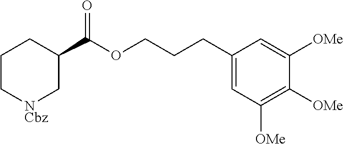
C1CC[NCbz]CC1C(OCCCC1=CC([OMe])=C([OMe])C([OMe])=C1)=O
